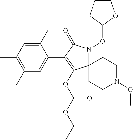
C12(N(OC3CCCO3)C(=O)C(C3=CC(C)=C(C)C=C3C)=C1OC(OCC)=O)CCN(OC)CC2
